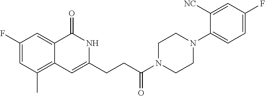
C1(F)=CC(C)=C2C(=C1)C(=O)NC(CCC(N1CCN(C3=CC=C(F)C=C3[NC])CC1)=O)=C2
